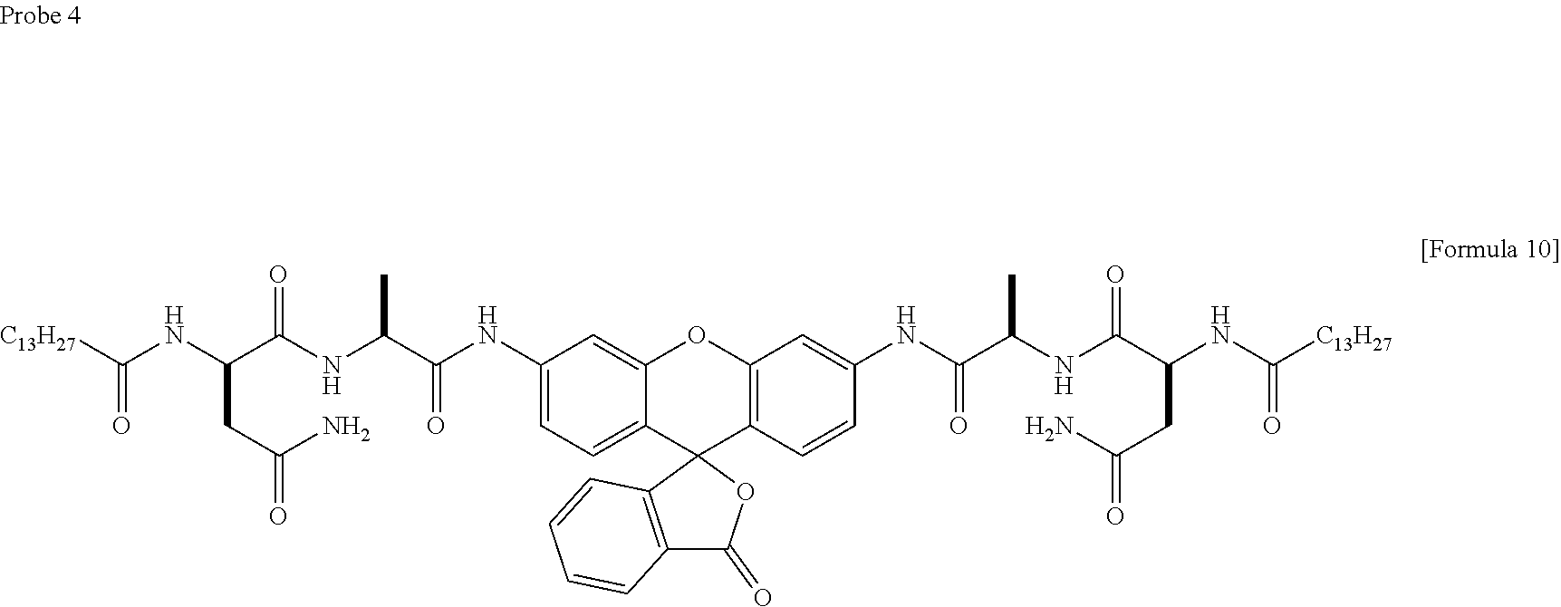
[C13H27]C(NC(C(NC(C(NC1=CC=C2C(=C1)OC1=C(C23C2=C(C(=O)O3)C=CC=C2)C=CC(NC(C(NC(C(NC([C13H27])=O)CC(=O)N)=O)C)=O)=C1)=O)C)=O)CC(=O)N)=O
